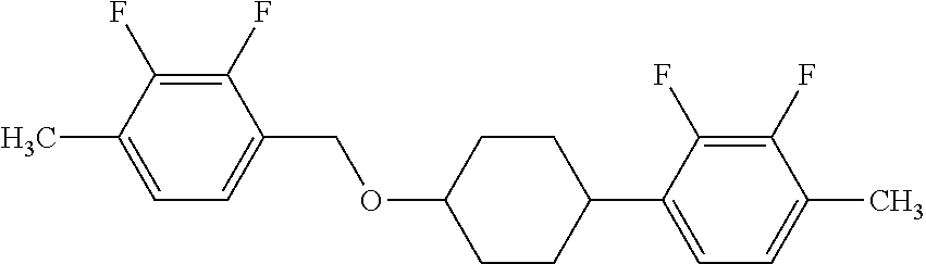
C1(F)=C(F)C(C)=CC=C1COC1CCC(C2=CC=C(C)C(F)=C2F)CC1
